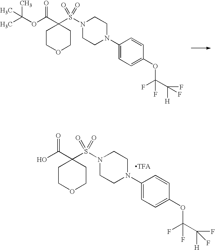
OC(C1(S(N2CCN(C3=CC=C(OC(C(F)([H])F)(F)F)C=C3)CC2)(=O)=O)CCOCC1)=O.CC(OC(C1(S(N2CCN(C3=CC=C(OC(C(F)([H])F)(F)F)C=C3)CC2)(=O)=O)CCOCC1)=O)(C)C
